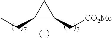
C1(CC)C(C[CO2Me])C1
